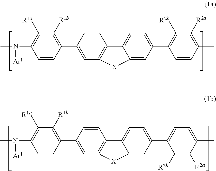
CN([Ar1])C1=C([R1a])C([R1b])=C(C2=CC3=C(C=C2)C2=CC=C(C4=C([R2b])C([R2a])=C(C)C=C4)C=C2[X]3)C=C1.CN([Ar1])C1=C([R1a])C([R1b])=C(C2=CC3=C(C=C2)C2=CC=C(C4=CC=C(C)C([R2a])=C4[R2b])C=C2[X]3)C=C1
